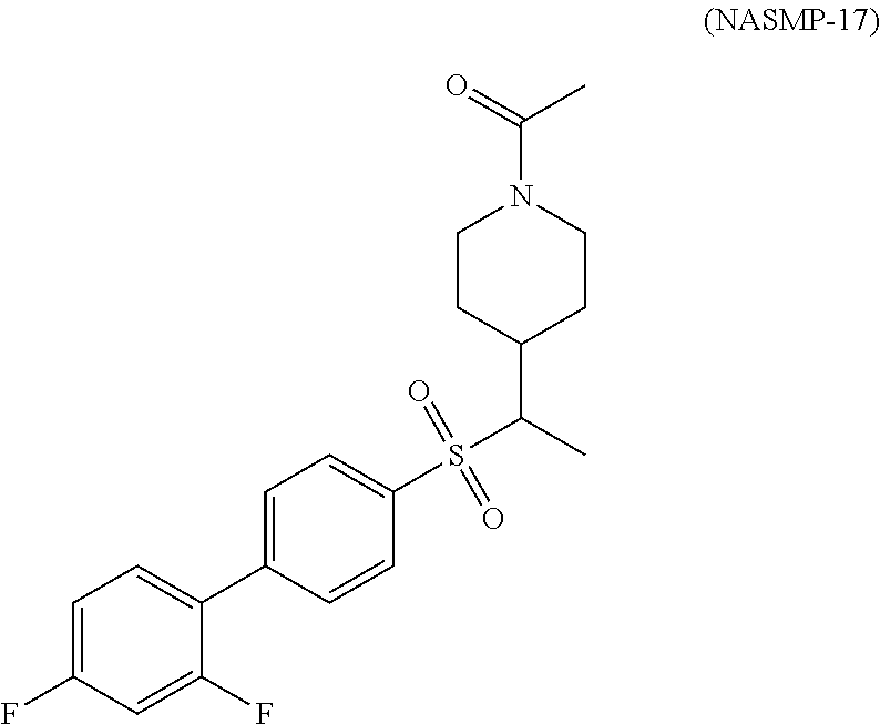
C1CC(C(C)S(C2=CC=C(C3=CC=C(F)C=C3F)C=C2)(=O)=O)CCN1C(C)=O
